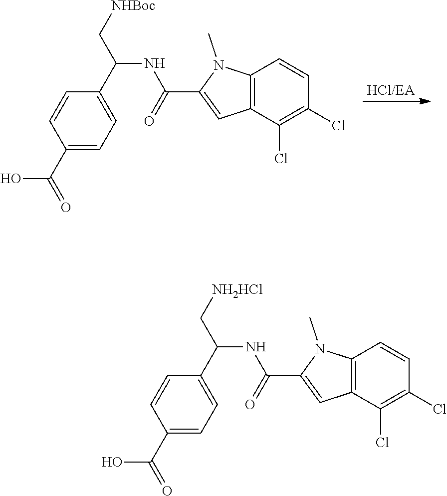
C1=CC2=C(C(Cl)=C1Cl)C=C(C(=O)NC(C1=CC=C(C(=O)O)C=C1)C[NHBoc])N2C.C1=CC2=C(C(Cl)=C1Cl)C=C(C(=O)NC(C1=CC=C(C(=O)O)C=C1)C[NH2HCl])N2C
